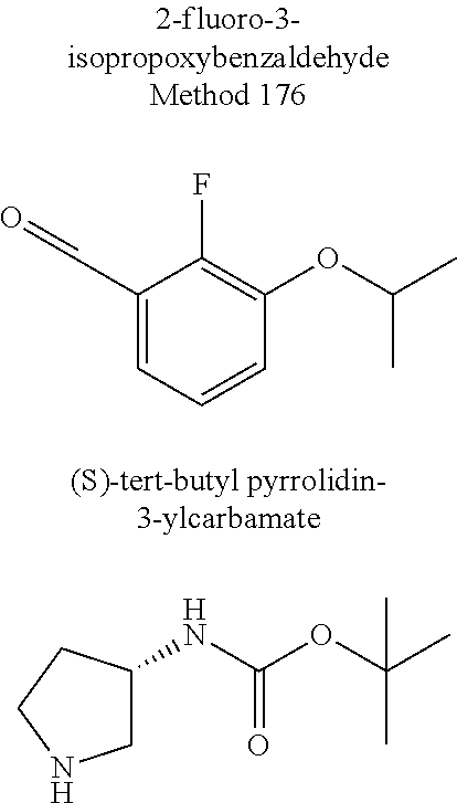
C1(C=O)=CC=CC(OC(C)C)=C1F.N(C(OC(C)(C)C)=O)C1CNCC1
